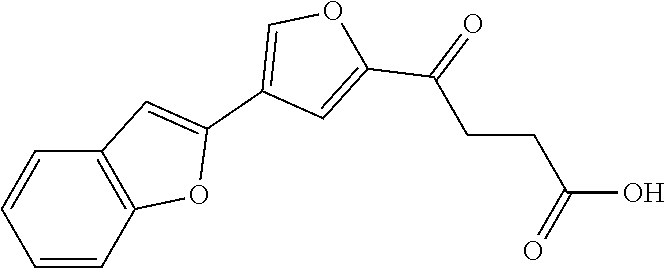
C1(C2=COC(C(=O)CCC(O)=O)=C2)=CC2=C(C=CC=C2)O1
